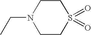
C(N1CCS(=O)(=O)CC1)C
